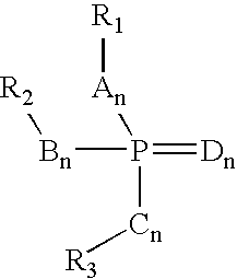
[Bn](P([An][R1])([Cn][R3])=[Dn])[R2]
